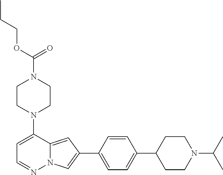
N1(C2=CC=NN3C2=CC(C2=CC=C(C4CCN(C(C)C)CC4)C=C2)=C3)CCN(C(OCCC)=O)CC1
